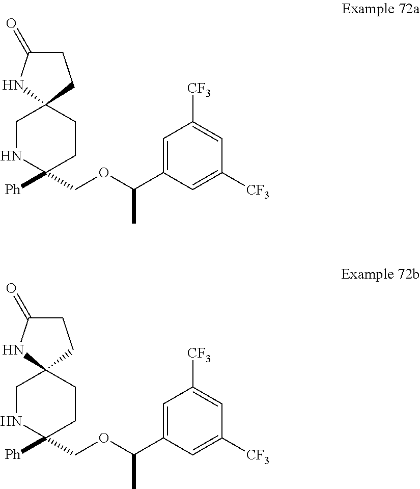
C1NC([Ph])(COC(C2=CC([CF3])=CC([CF3])=C2)C)CCC12CCC(=O)N2.C1NC([Ph])(COC(C2=CC([CF3])=CC([CF3])=C2)C)CCC12CCC(=O)N2
